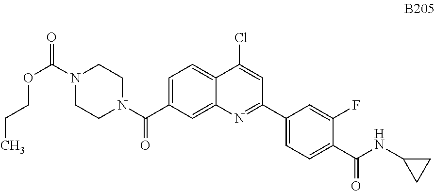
C1=C(C(N2CCN(C(=O)OCCC)CC2)=O)C=C2C(=C1)C(Cl)=CC(C1=CC=C(C(=O)NC3CC3)C(F)=C1)=N2
